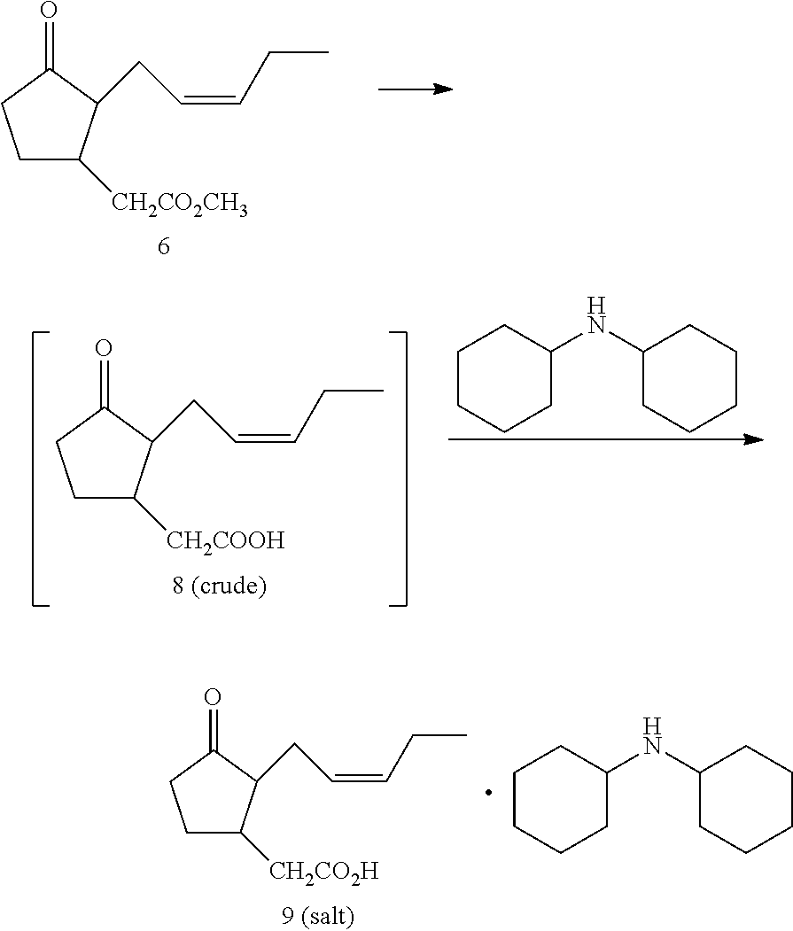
C1C([CH2CO2CH3])C(CC=CCC)C(=O)C1.C1C([CH2COOH])C(CC=CCC)C(=O)C1.C1CCC(NC2CCCCC2)CC1.C1C([CH2CO2H])C(CC=CCC)C(=O)C1.C1CCC(NC2CCCCC2)CC1
